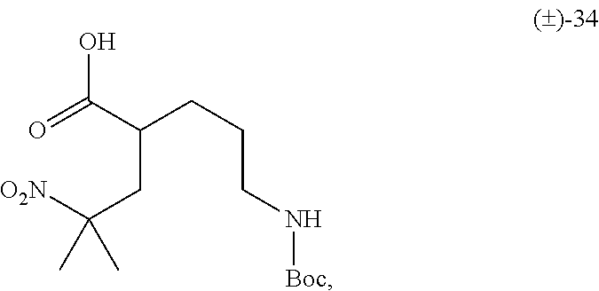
N(CCCC(CC([O2N])(C)C)C(O)=O)[Boc]
